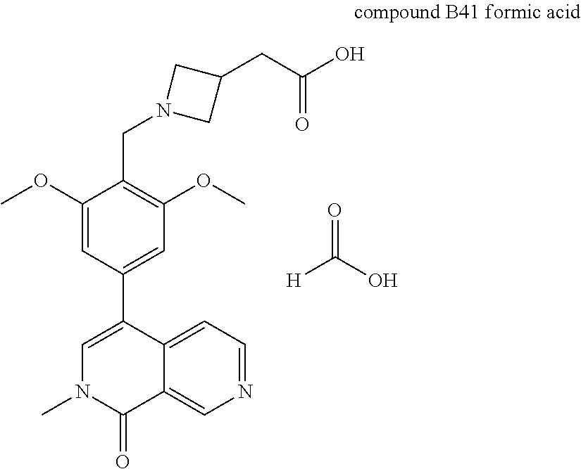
C1=C2C(=CN=C1)C(=O)N(C)C=C2C1=CC(OC)=C(CN2CC(CC(O)=O)C2)C(OC)=C1.O=C(O)[H]
